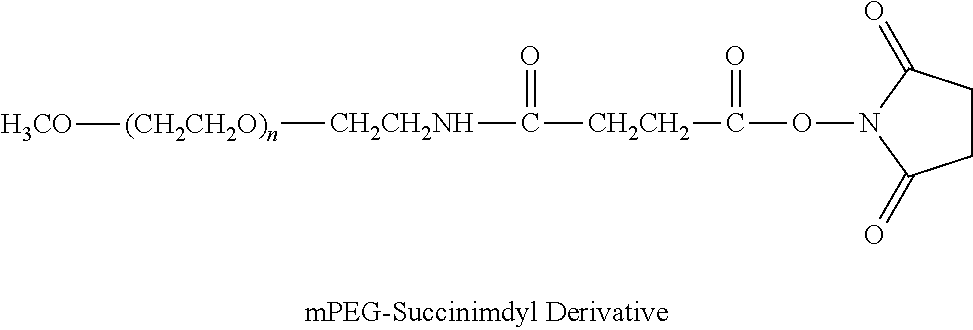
C1CC(=O)N(OC([CH2CH2]C([CH2CH2NH][(CH2CH2O)n][H3CO])=O)=O)C1=O
